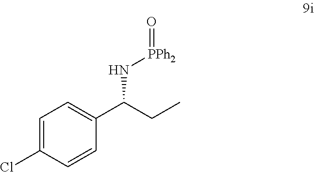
C1=C(Cl)C=CC(C(CC)N[PPh2]=O)=C1
